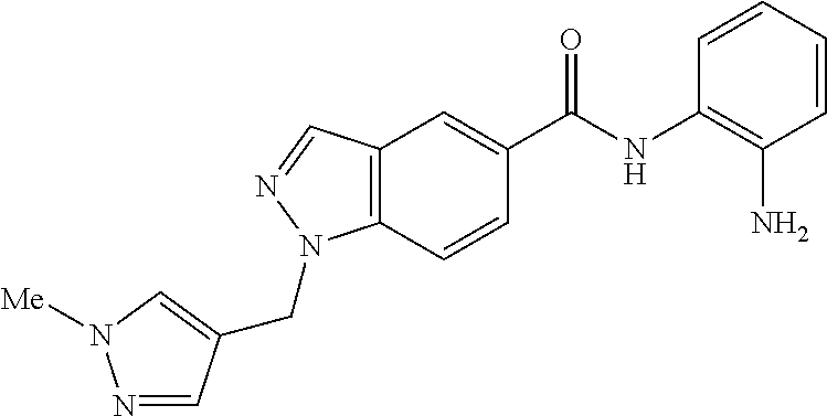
C12=C(C=CC(C(NC3=C(N)C=CC=C3)=O)=C1)N(CC1=CN([Me])N=C1)N=C2
